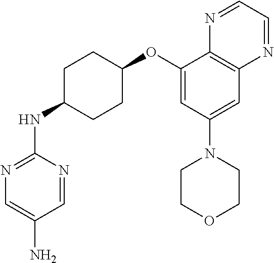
C1=NC(NC2CCC(OC3=CC(N4CCOCC4)=CC4=C3N=CC=N4)CC2)=NC=C1N
